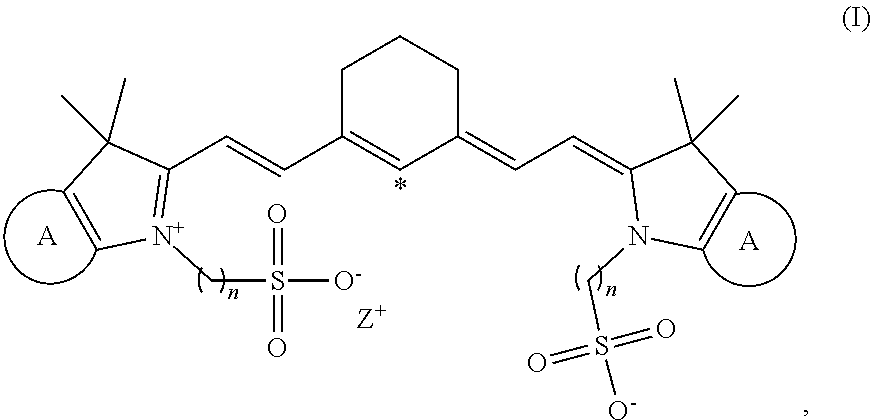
C1(=CC=C2C=C(C=CC3=[N+](CS([O-])(=O)=O)C=CC3(C)C)CCC2)N(CS([O-])(=O)=O)C=CC1(C)C.[A].[A]
